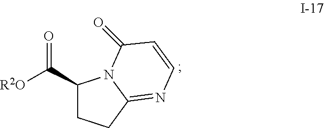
C1(C([R2O])=O)CCC2=NC=CC(=O)N12
